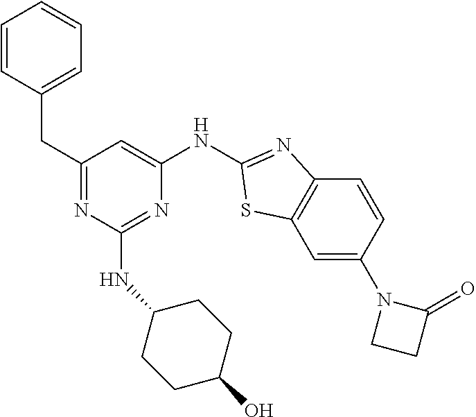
N1=C(CC2=CC=CC=C2)C=C(NC2=NC3=C(C=C(N4CCC4=O)C=C3)S2)N=C1NC1CCC(O)CC1
